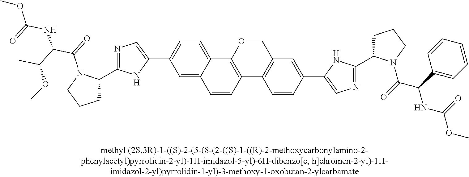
C1=C2C(=CC(C3=CN=C(C4CCCN4C(=O)C(C(C)OC)NC(=O)OC)N3)=C1)C=CC1=C2OCC2=C1C=CC(C1=CN=C(C3CCCN3C(C(NC(OC)=O)C3=CC=CC=C3)=O)N1)=C2
